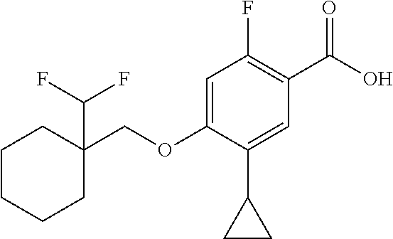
C(OC1=CC(F)=C(C(O)=O)C=C1C1CC1)C1(C(F)F)CCCCC1
